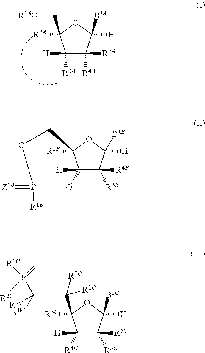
C1([H])([R3A])C([R5A])([R4A])C([H])([B1A])OC1([R2A])C[R1AO].C1([H])([R4C])C([R6C])([R5C])C([H])([B1C])OC1([R3C])C(C([R8C])(P([R1C])(=O)[R2C])[R7C])([R7C])[R8C].C12([H])C([R4B])([R3B])C([H])([B1B])OC1([R2B])COP([R1B])(=[Z1B])O2
